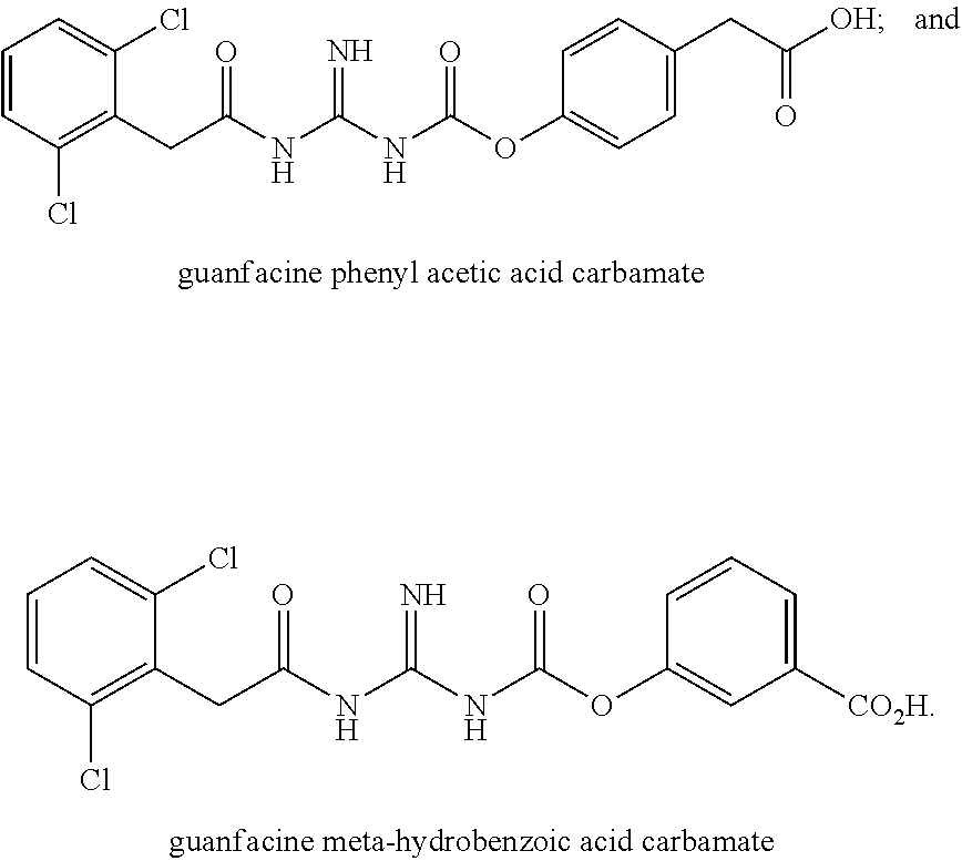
C1=CC(Cl)=C(CC(NC(NC(OC2=CC([CO2H])=CC=C2)=O)=N)=O)C(Cl)=C1.C1=CC(Cl)=C(CC(NC(NC(OC2=CC=C(CC([OH])=O)C=C2)=O)=N)=O)C(Cl)=C1
